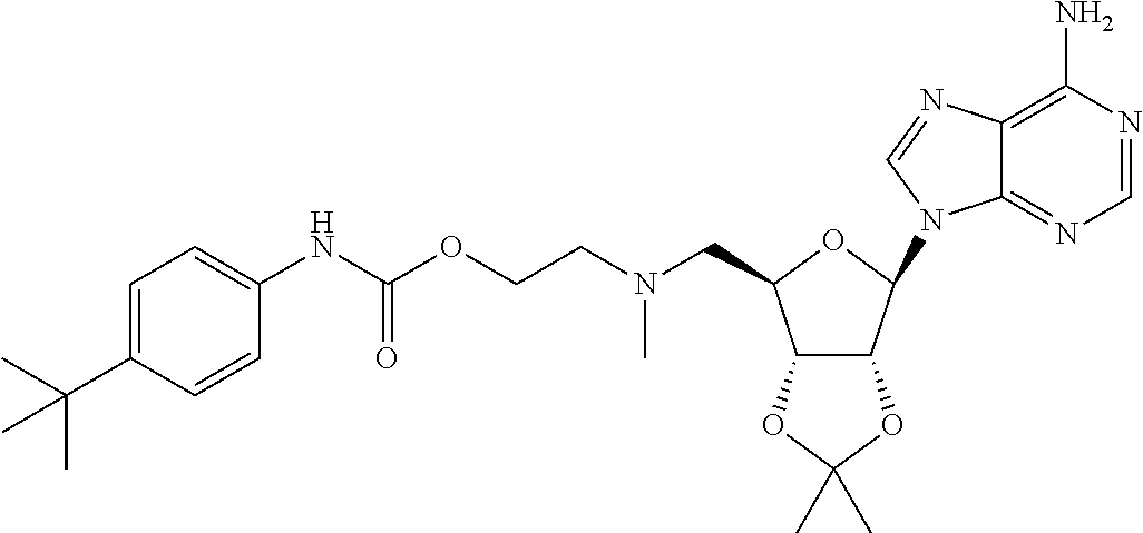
C12=NC=NC(N)=C1N=CN2C1C2C(C(CN(CCOC(NC3=CC=C(C(C)(C)C)C=C3)=O)C)O1)OC(C)(C)O2
